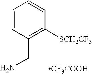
C1=CC(CN)=C([SCH2CF3])C=C1.[CF3COOH]
